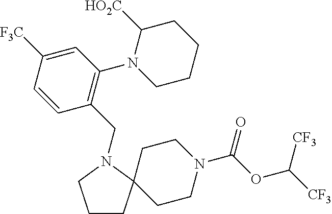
C1CC2(CCN(C(OC([CF3])[CF3])=O)CC2)N(CC2=C(N3CCCCC3[HO2C])C=C([F3C])C=C2)C1
